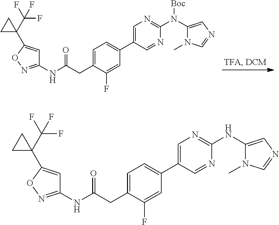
C1=C(CC(NC2=NOC(C3(C(F)(F)F)CC3)=C2)=O)C(F)=CC(C2=CN=C(N(C3=CN=CN3C)[Boc])N=C2)=C1.C1=C(CC(NC2=NOC(C3(C(F)(F)F)CC3)=C2)=O)C(F)=CC(C2=CN=C(NC3=CN=CN3C)N=C2)=C1
